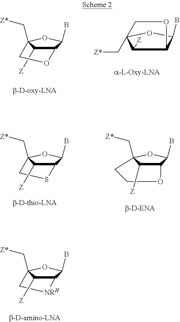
C12C([Z])C(C[Z*])(OC1B)CO2.C12C([Z])C(C[Z*])(OC1B)CO2.C12C(B)OC(C[Z*])(CS1)C2[Z].C12C(B)OC(C[Z*])(C1[Z])CCO2.C12C(B)OC(C[Z*])(C[NRH]1)C2[Z]
